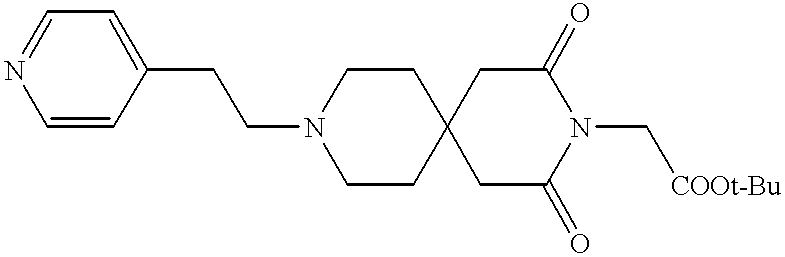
C1CC2(CCN1CCC1=CC=NC=C1)CC(=O)N(C[COOt-Bu])C(=O)C2
